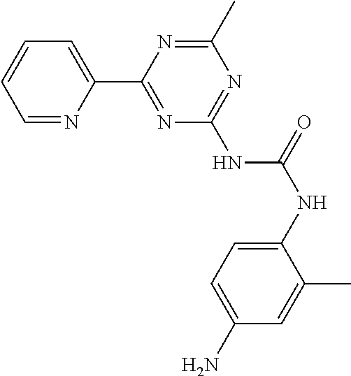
C1=NC(C2=NC(NC(NC3=CC=C(N)C=C3C)=O)=NC(C)=N2)=CC=C1
